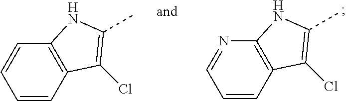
C1=CC2=C(C=C1)C(Cl)=C(C)N2.C1=NC2=C(C=C1)C(Cl)=C(C)N2
